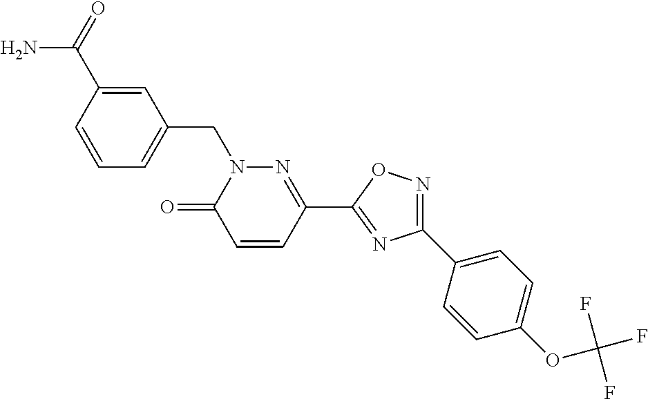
C1=CC(C(N)=O)=CC(CN2C(=O)C=CC(C3=NC(C4=CC=C(OC(F)(F)F)C=C4)=NO3)=N2)=C1
